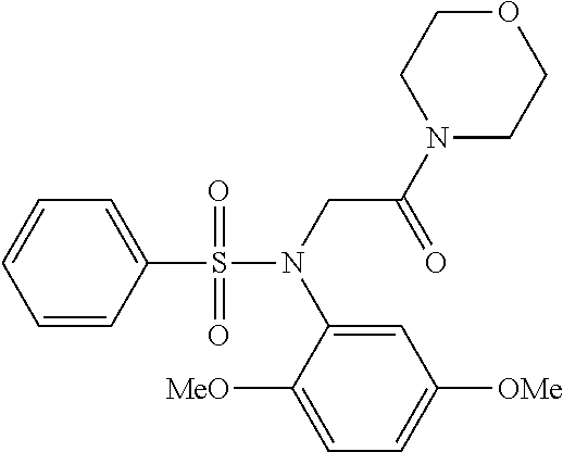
C1=CC(S(N(CC(N2CCOCC2)=O)C2=CC([OMe])=CC=C2[MeO])(=O)=O)=CC=C1
